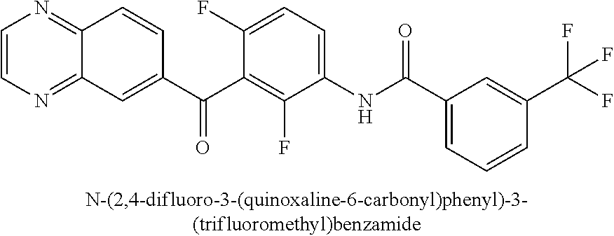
C1=CN=C2C(=N1)C=CC(C(C1=C(F)C(NC(=O)C3=CC=CC(C(F)(F)F)=C3)=CC=C1F)=O)=C2
